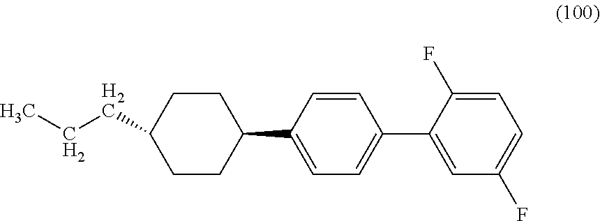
C1=C(F)C(C2=CC=C(C3CCC(CCC)CC3)C=C2)=CC(F)=C1
